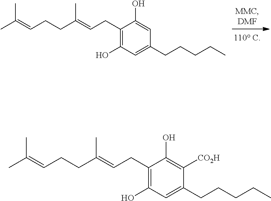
C1(O)=CC(CCCCC)=CC(O)=C1CC=C(CCC=C(C)C)C.C1(O)=C([CO2H])C(CCCCC)=CC(O)=C1CC=C(CCC=C(C)C)C
